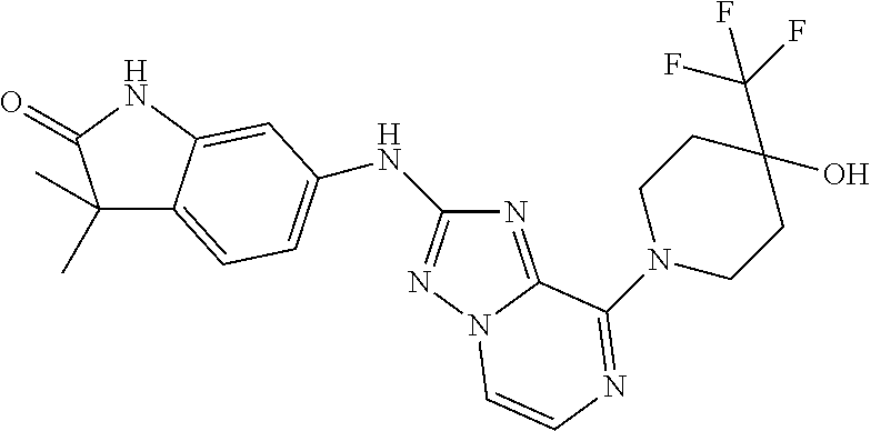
C1(C)(C)C2=CC=C(NC3=NN4C(=N3)C(N3CCC(O)(C(F)(F)F)CC3)=NC=C4)C=C2NC1=O
